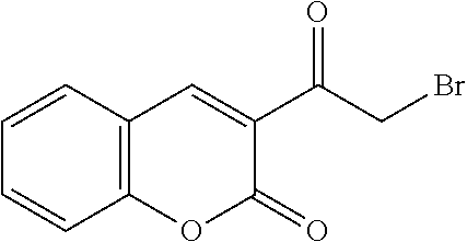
C12=C(OC(=O)C(C(CBr)=O)=C1)C=CC=C2
